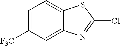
C1=C([F3C])C=C2C(=C1)SC(Cl)=N2
